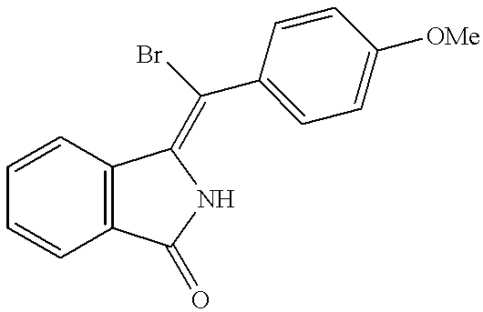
C1=CC2=C(C=C1)C(=O)NC2=C(C1=CC=C([OMe])C=C1)Br
